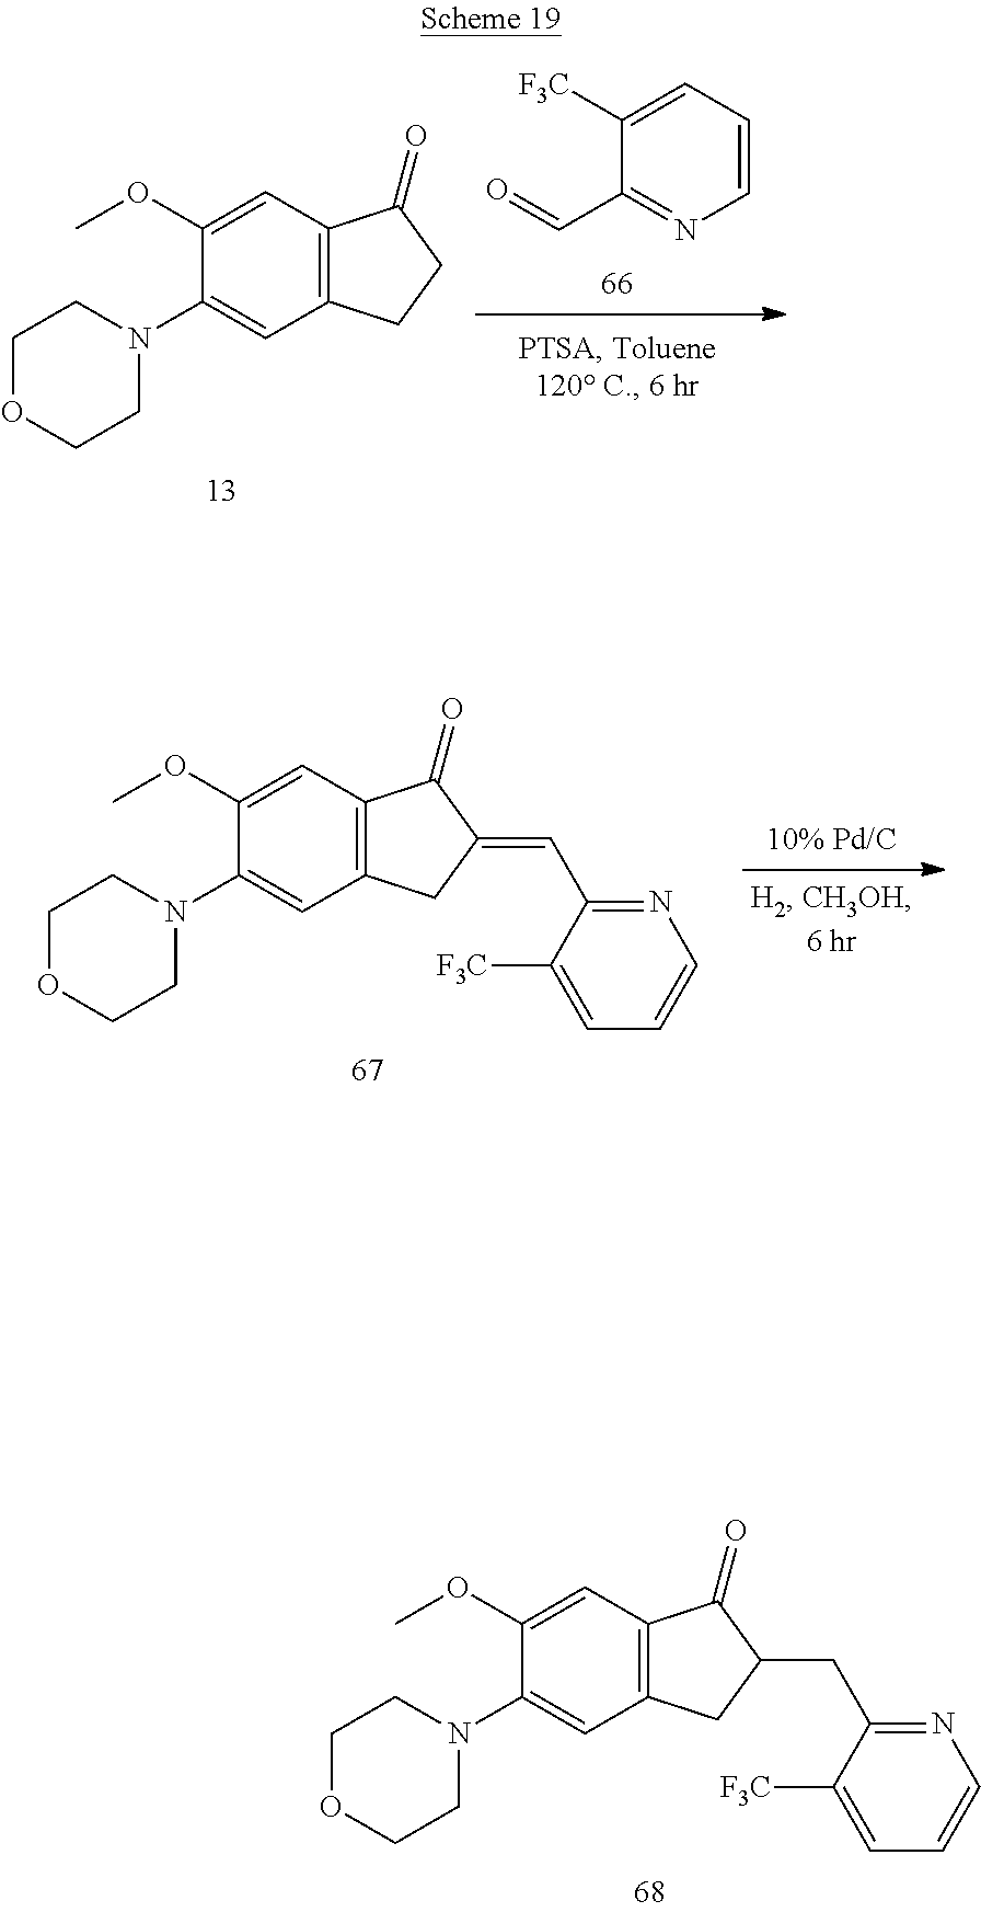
C1([F3C])=CC=CN=C1C=O.C12=C(CCC1=O)C=C(N1CCOCC1)C(OC)=C2.N1=C(C=C2CC3=C(C2=O)C=C(OC)C(N2CCOCC2)=C3)C([F3C])=CC=C1.N1=C(CC2CC3=C(C2=O)C=C(OC)C(N2CCOCC2)=C3)C([F3C])=CC=C1
